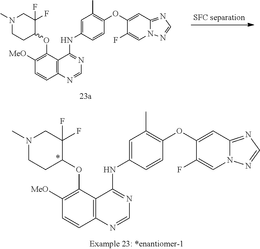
C12=C(C(OC3C(F)(F)CN(C)CC3)=C([MeO])C=C1)C(NC1=CC(C)=C(OC3=CC4=NC=NN4C=C3F)C=C1)=NC=N2.C12=C(C(OC3C(F)(F)CN(C)CC3)=C([MeO])C=C1)C(NC1=CC(C)=C(OC3=CC4=NC=NN4C=C3F)C=C1)=NC=N2
